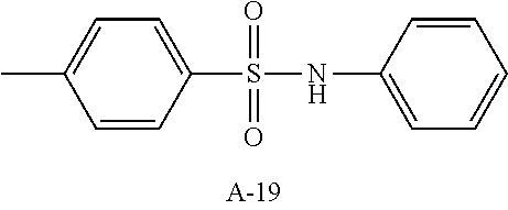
CC1=CC=C(S(=O)(=O)NC2=CC=CC=C2)C=C1
